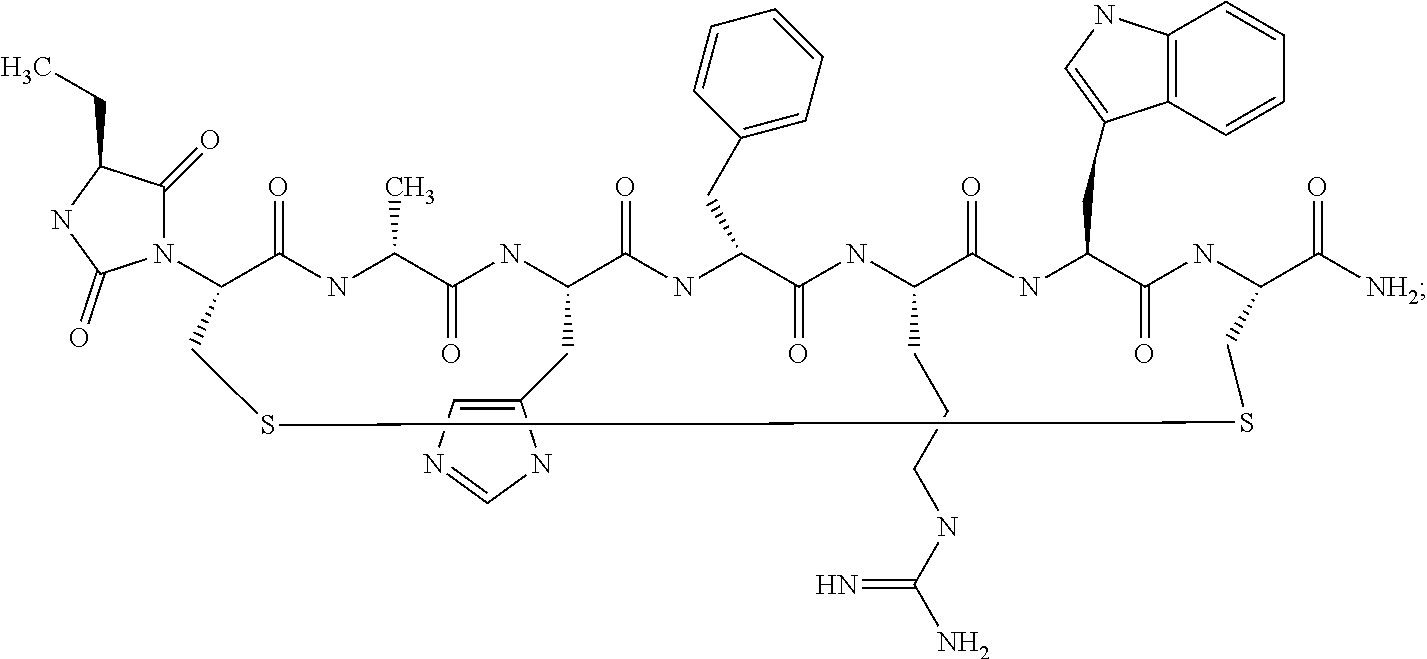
N1(C2C(=O)NC(C)C(=O)NC(CC3=CN=CN3)C(=O)NC(CC3=CC=CC=C3)C(=O)NC(CCCNC(N)=N)C(=O)NC(CC3=CNC4=C3C=CC=C4)C(=O)NC(C([NH2])=O)CSSC2)C(=O)C(CC)NC1=O
